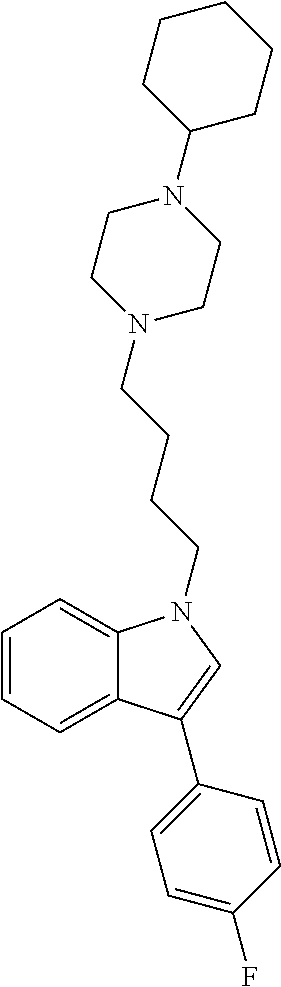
C1=CC=C2C(=C1)N(CCCCN1CCN(C3CCCCC3)CC1)C=C2C1=CC=C(F)C=C1
